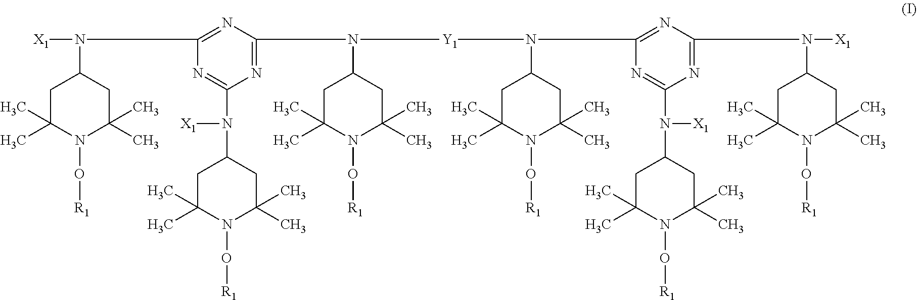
[X1]N(C1=NC(N([Y1]N(C2=NC(N([X1])C3CC(C)(C)N(O[R1])C(C)(C)C3)=NC(N([X1])C3CC(C)(C)N(O[R1])C(C)(C)C3)=N2)C2CC(C)(C)N(O[R1])C(C)(C)C2)C2CC(C)(C)N(O[R1])C(C)(C)C2)=NC(N([X1])C2CC(C)(C)N(O[R1])C(C)(C)C2)=N1)C1CC(C)(C)N(O[R1])C(C)(C)C1
